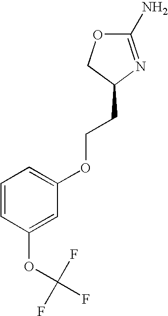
O1C(N)=NC(CCOC2=CC=CC(OC(F)(F)F)=C2)C1
